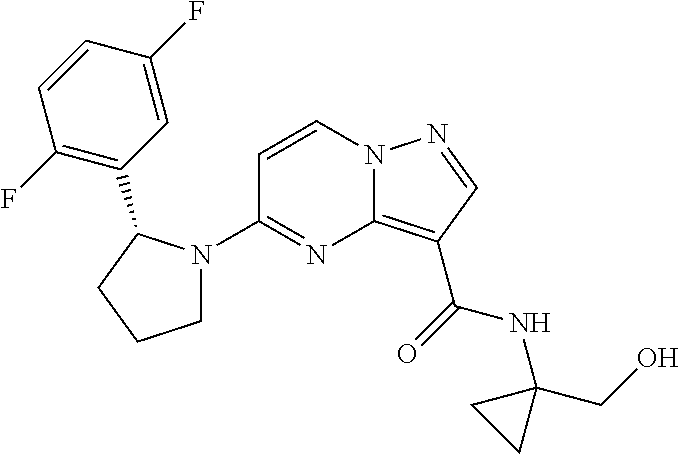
C12=C(C(=O)NC3(CO)CC3)C=NN1C=CC(N1CCCC1C1=C(F)C=CC(F)=C1)=N2
